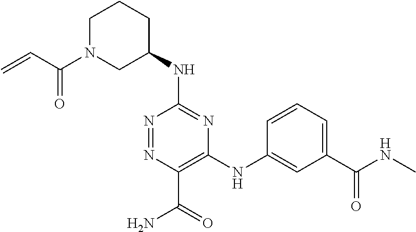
C1(NC2CCCN(C(=O)C=C)C2)=NC(NC2=CC(C(NC)=O)=CC=C2)=C(C(=O)N)N=N1
